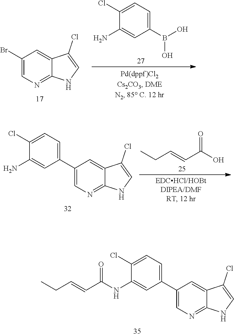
CCC=CC(O)=O.C1=C(C2=CC=C(Cl)C(N)=C2)C=C2C(=N1)NC=C2Cl.C1=C(C2=CC=C(Cl)C(NC(C=CCC)=O)=C2)C=C2C(=N1)NC=C2Cl.C1(B(O)O)=CC=C(Cl)C(N)=C1.C1(Br)=CN=C2C(=C1)C(Cl)=CN2
